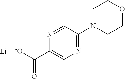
N1=C(N2CCOCC2)C=NC(C([-O])=O)=C1.[Li]
